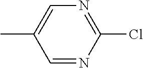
CC1=CN=C(Cl)N=C1
